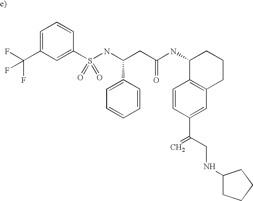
C1(NCC(C2=CC3=C(C=C2)C(NC(CC(NS(C2=CC(C(F)(F)F)=CC=C2)(=O)=O)C2=CC=CC=C2)=O)CCC3)=C)CCCC1
